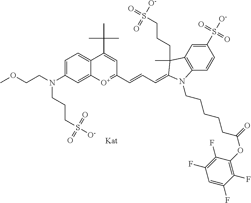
C1(S([O-])(=O)=O)=CC2=C(C=C1)N(CCCCCC(OC1=C(F)C(F)=CC(F)=C1F)=O)C(=CC=CC1=[O+]C3=CC(N(CCOC)CCCS([O-])(=O)=O)=CC=C3C(C(C)(C)C)=C1)C2(C)CCCS(=O)([O-])=O.[Kat]
